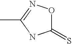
C1(=S)ON=C(C)N1
